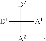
[A2]C([D2])([D1])[A1]
